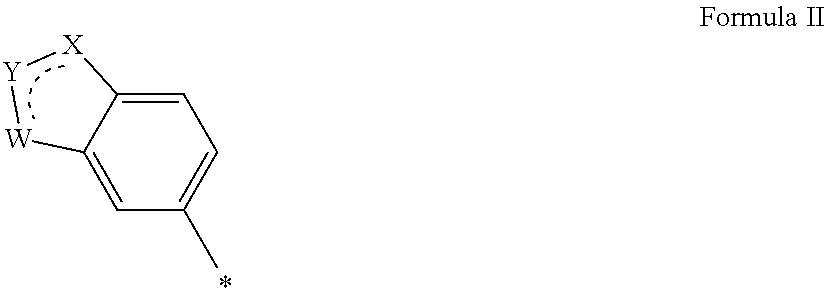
C1=C2C(=CC(C)=C1)[W][Y][X]2
